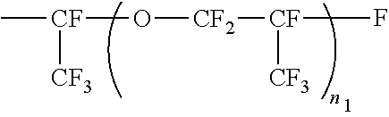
C[CF](O[CF2][CF](F)[CF3])[CF3]
